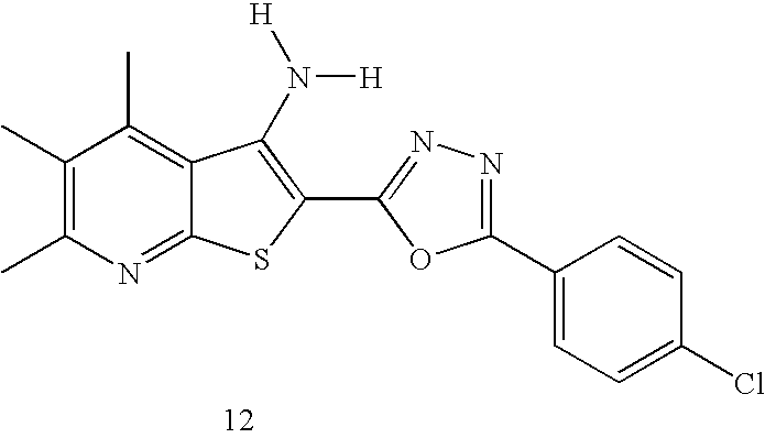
C1(C)=C(C)N=C2C(=C1C)C(N([H])[H])=C(C1=NN=C(C3=CC=C(Cl)C=C3)O1)S2
